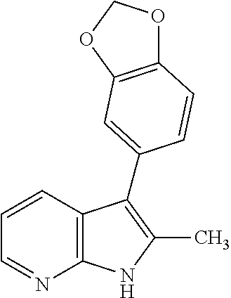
C12=C(C=CC=N1)C(C1=CC3=C(OCO3)C=C1)=C(C)N2
